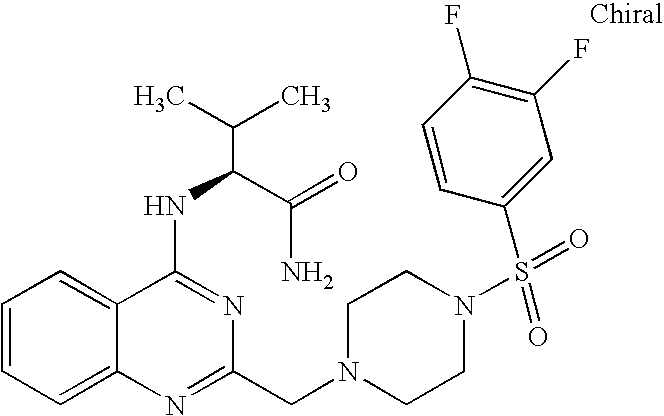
C1=CC=C2C(=C1)C(NC(C(N)=O)C(C)C)=NC(CN1CCN(S(=O)(=O)C3=CC(F)=C(F)C=C3)CC1)=N2
